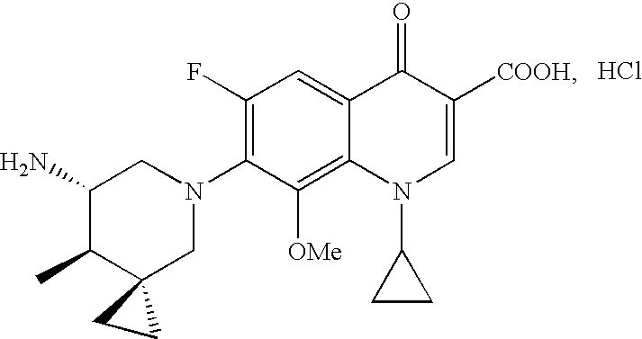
C12(CN(C3=C(F)C=C4C(=C3[OMe])N(C3CC3)C=C([COOH])C4=O)CC(N)C1C)CC2.Cl
